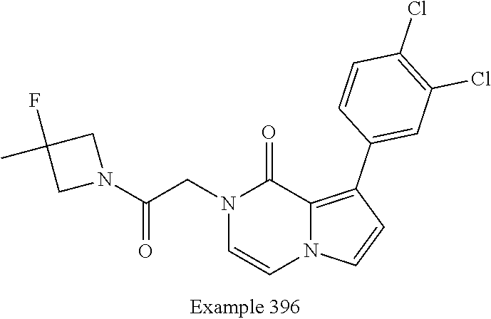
N1(CC(N2CC(F)(C)C2)=O)C=CN2C(=C(C3=CC(Cl)=C(Cl)C=C3)C=C2)C1=O
